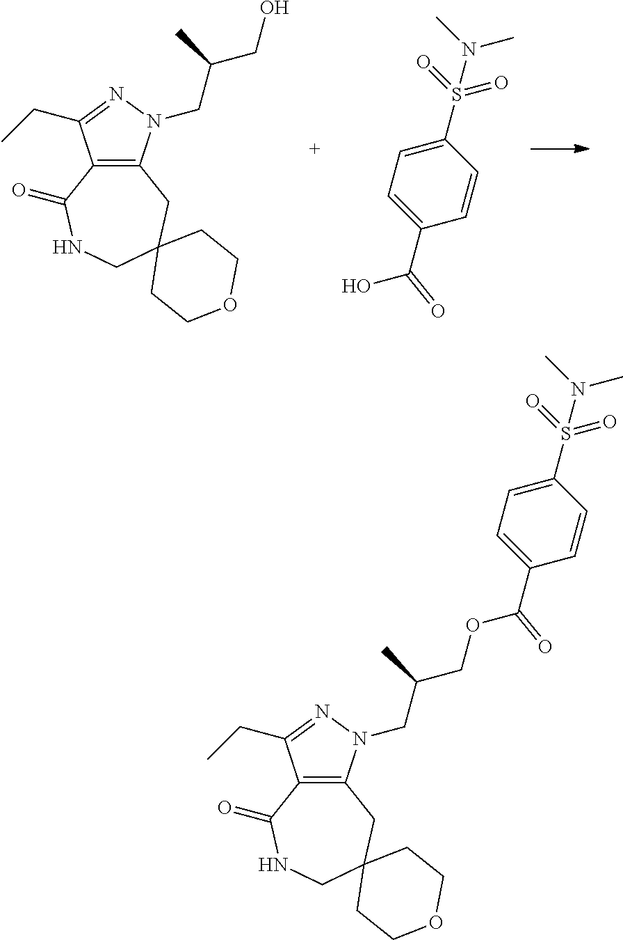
C12=C(N(CC(CO)C)N=C1CC)CC1(CNC2=O)CCOCC1.C1(S(=O)(=O)N(C)C)=CC=C(C(O)=O)C=C1.C12=C(N(CC(COC(C3=CC=C(S(=O)(=O)N(C)C)C=C3)=O)C)N=C1CC)CC1(CNC2=O)CCOCC1
